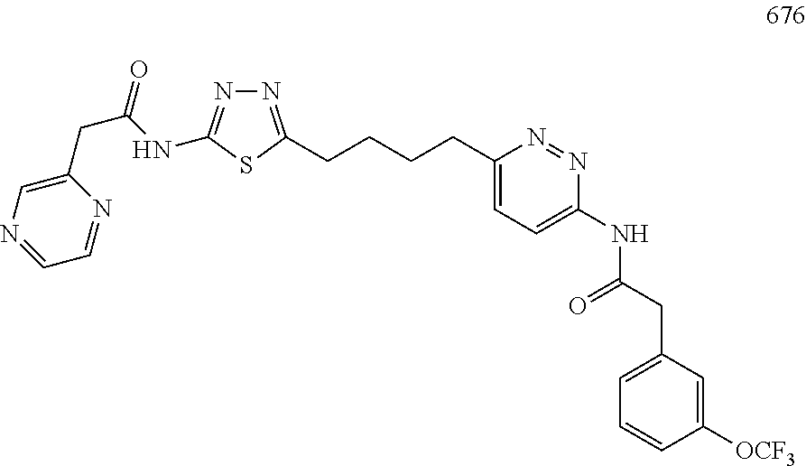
N1=C(CCCCC2=CC=C(NC(CC3=CC=CC([OCF3])=C3)=O)N=N2)SC(NC(CC2=CN=CC=N2)=O)=N1
